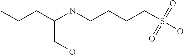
N(CCCCS(O)(=O)=O)C(CCC)CO
